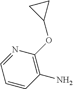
C1=CC(N)=C(OC2CC2)N=C1
